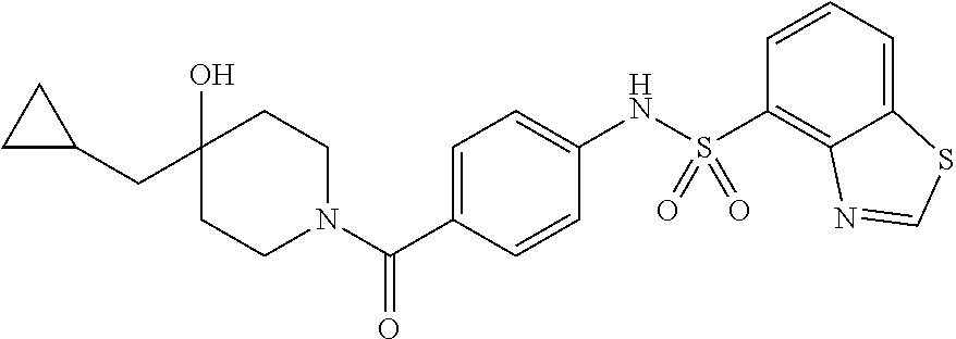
C(C1(O)CCN(C(C2=CC=C(NS(C3=C4C(=CC=C3)SC=N4)(=O)=O)C=C2)=O)CC1)C1CC1
